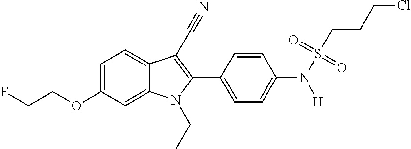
C1=C(OCCF)C=C2C(=C1)C(C#N)=C(C1=CC=C(N(S(CCCCl)(=O)=O)[H])C=C1)N2CC
